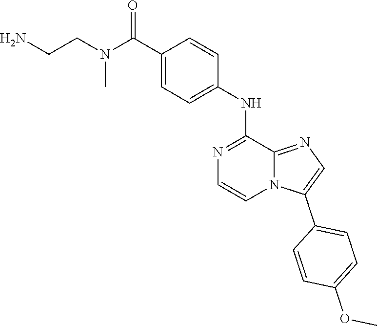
C1=C(NC2=NC=CN3C2=NC=C3C2=CC=C(OC)C=C2)C=CC(C(N(CCN)C)=O)=C1
